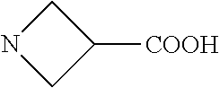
N1CC([COOH])C1
